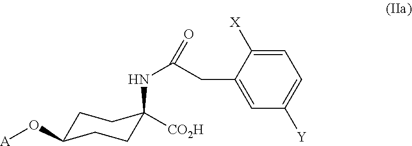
O([A])C1CCC(NC(=O)CC2=CC([Y])=CC=C2[X])([CO2H])CC1
